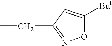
O1C([But])=CC(CC)=N1
